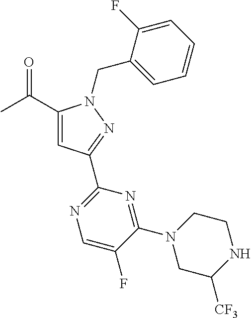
CC(=O)C1=CC(C2=NC=C(F)C(N3CC([CF3])NCC3)=N2)=NN1CC1=CC=CC=C1F
